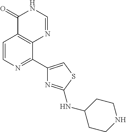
C1=CN=C(C2=CSC(NC3CCNCC3)=N2)C2=C1C(=O)NC=N2
